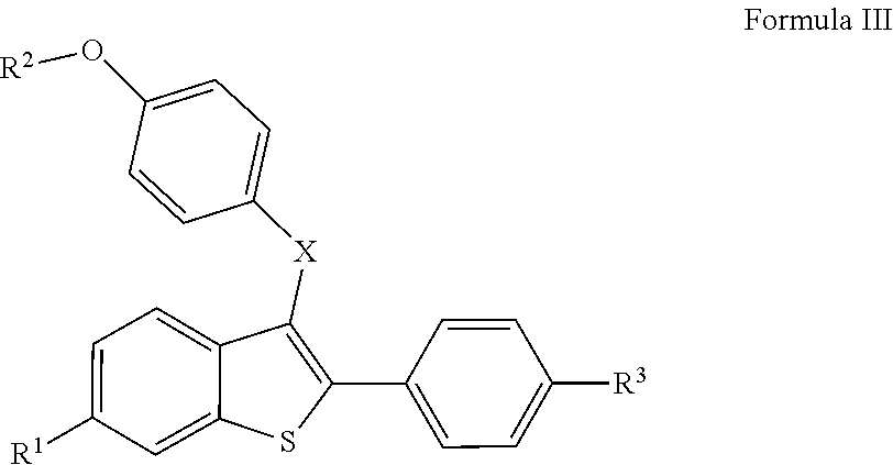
C1=CC([R3])=CC=C1C1=C([X]C2=CC=C(O[R2])C=C2)C2=CC=C([R1])C=C2S1
